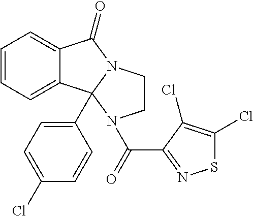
C1=CC=C2C(=C1)C(=O)N1CCN(C(C3=NSC(Cl)=C3Cl)=O)C21C1=CC=C(Cl)C=C1
